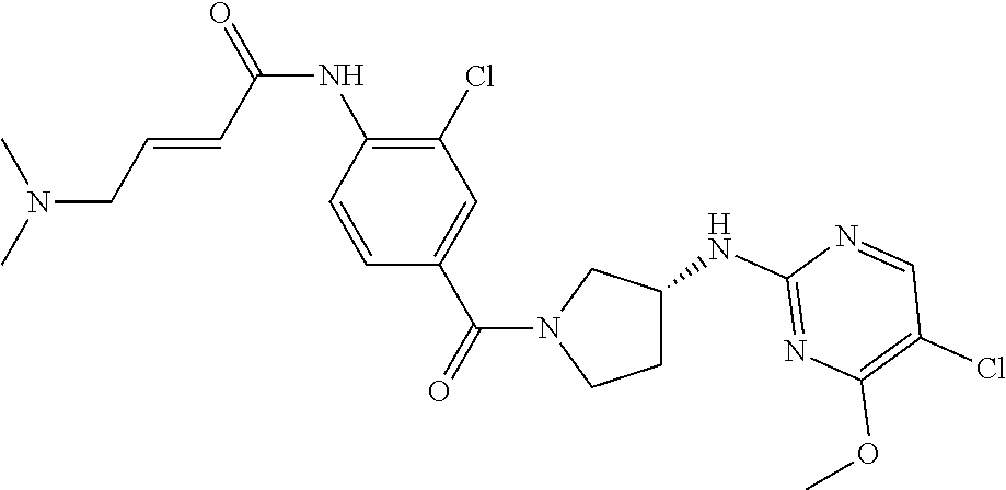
C1C(NC2=NC(OC)=C(Cl)C=N2)CN(C(C2=CC(Cl)=C(NC(=O)C=CCN(C)C)C=C2)=O)C1
